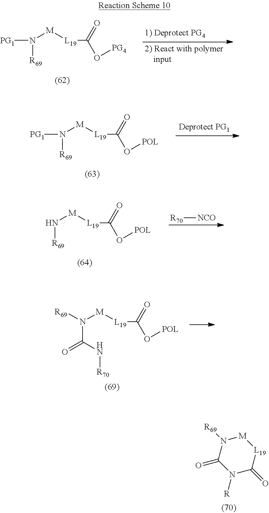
N([R69])([M][L19]C(=O)O[PG4])[PG1].N([R69])([M][L19]C(=O)O[POL])[PG1].[R69]N([M][L19]C(=O)O[POL])C(=O)N[R70].N1([R])C(=O)[L19][M]N([R69])C1=O.N([R69])[M][L19]C(=O)O[POL].[R70][NCO]
